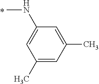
C1(NC)=CC(C)=CC(C)=C1
